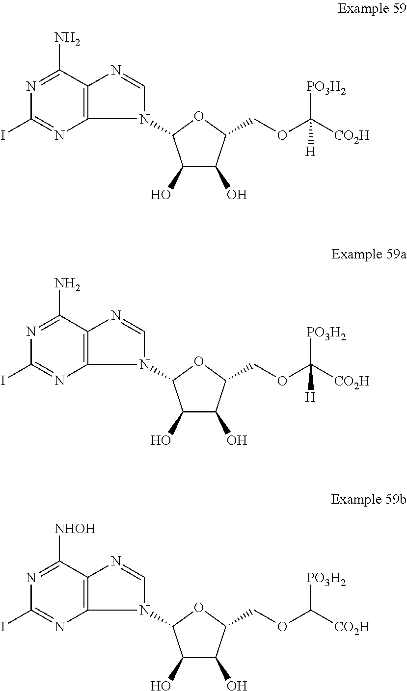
C1(O)C(O)C(COC([CO2H])([PO3H2])[H])OC1N1C2=C(N=C1)C(N)=NC(I)=N2.C1(O)C(O)C(COC([CO2H])([PO3H2])[H])OC1N1C2=C(N=C1)C(N)=NC(I)=N2.C1(O)C(O)C(COC([CO2H])[PO3H2])OC1N1C2=C(N=C1)C([NHOH])=NC(I)=N2
